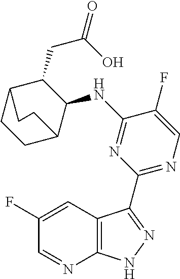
C12=C(C=C(F)C=N1)C(C1=NC=C(F)C(NC3C(CC(=O)O)C4CCC3CC4)=N1)=NN2
